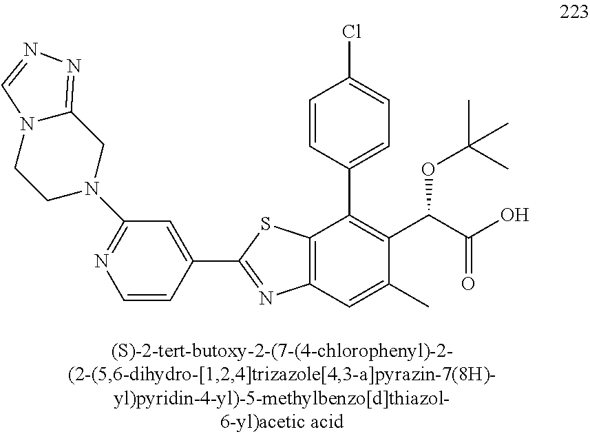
C12=C(C=C(C)C(C(C(O)=O)OC(C)(C)C)=C1C1=CC=C(Cl)C=C1)N=C(C1=CC(N3CCN4C(=NN=C4)C3)=NC=C1)S2
